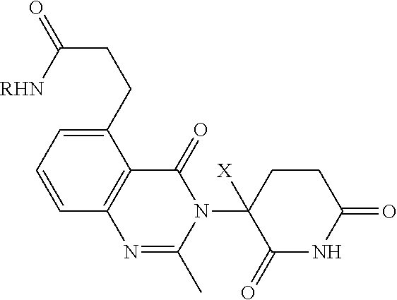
C1(CCC(=O)[RHN])=CC=CC2=C1C(=O)N(C1([X])C(=O)NC(=O)CC1)C(C)=N2
